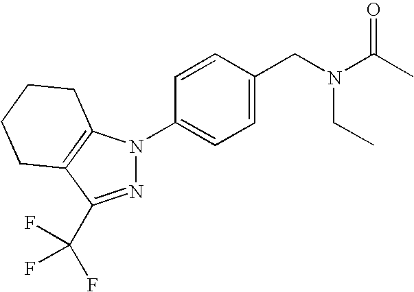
N1=C(C(F)(F)F)C2=C(N1C1=CC=C(CN(C(C)=O)CC)C=C1)CCCC2
